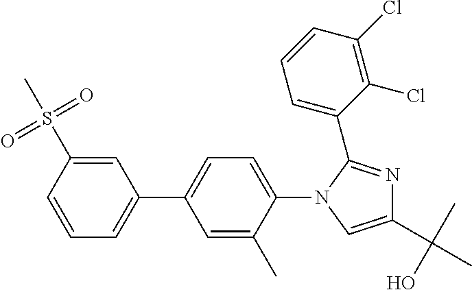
C1=CC(S(=O)(=O)C)=CC(C2=CC=C(N3C=C(C(C)(O)C)N=C3C3=CC=CC(Cl)=C3Cl)C(C)=C2)=C1
